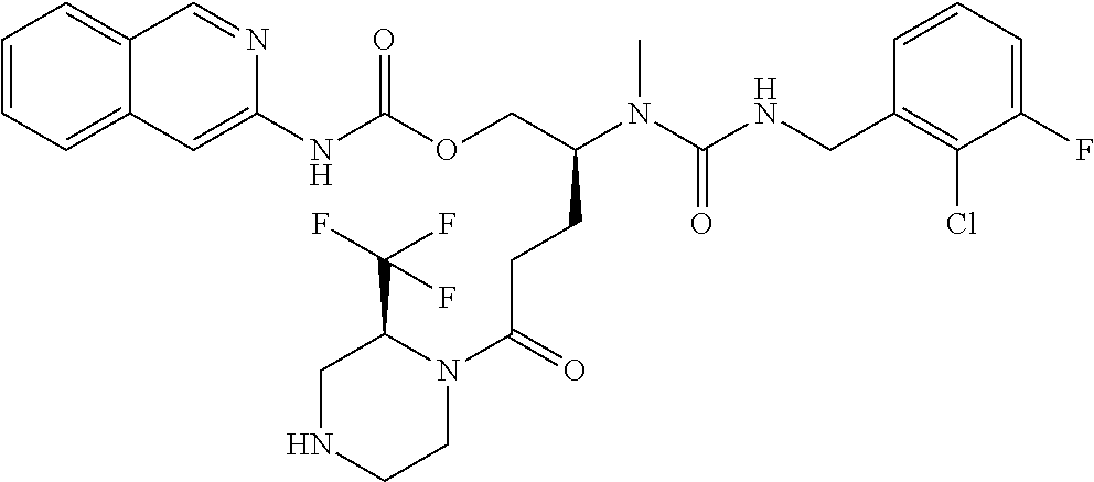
C1=CC(CNC(N(C)C(COC(NC2=CC3=CC=CC=C3C=N2)=O)CCC(N2C(C(F)(F)F)CNCC2)=O)=O)=C(Cl)C(F)=C1
